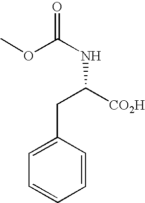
C1=C(CC([CO2H])NC(=O)OC)C=CC=C1
